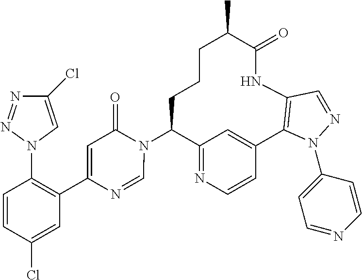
C12=NC=CC(=C1)C1=C(NC(=O)C(C)CCCC2N2C(=O)C=C(C3=C(N4C=C(Cl)N=N4)C=CC(Cl)=C3)N=C2)C=NN1C1=CC=NC=C1
